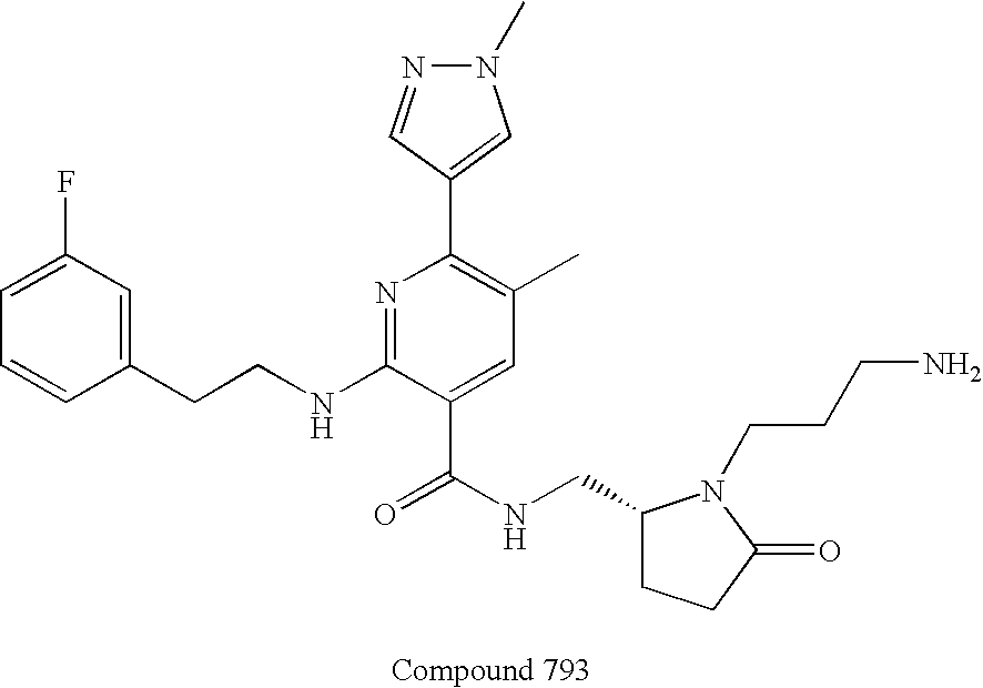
C1=CC(CCNC2=NC(C3=CN(C)N=C3)=C(C)C=C2C(NCC2CCC(=O)N2CCCN)=O)=CC(F)=C1
